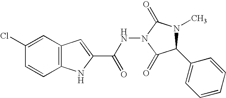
C12=C(C=C(Cl)C=C1)C=C(C(=O)NN1C(=O)N(C)C(C3=CC=CC=C3)C1=O)N2
